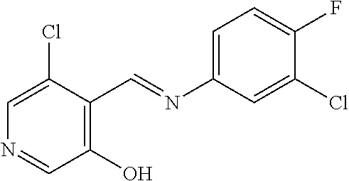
N1=CC(O)=C(C=NC2=CC=C(F)C(Cl)=C2)C(Cl)=C1
